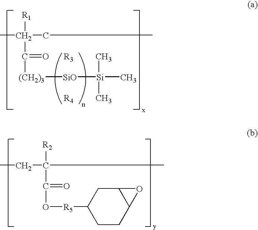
CC([R1])(CC)C([(CH2)3][SiO][Si](C)(C)C)=O.[R3].[R4].CCC(C)([R2])C(=O)O[R5]C1CCC2C(C1)O2
